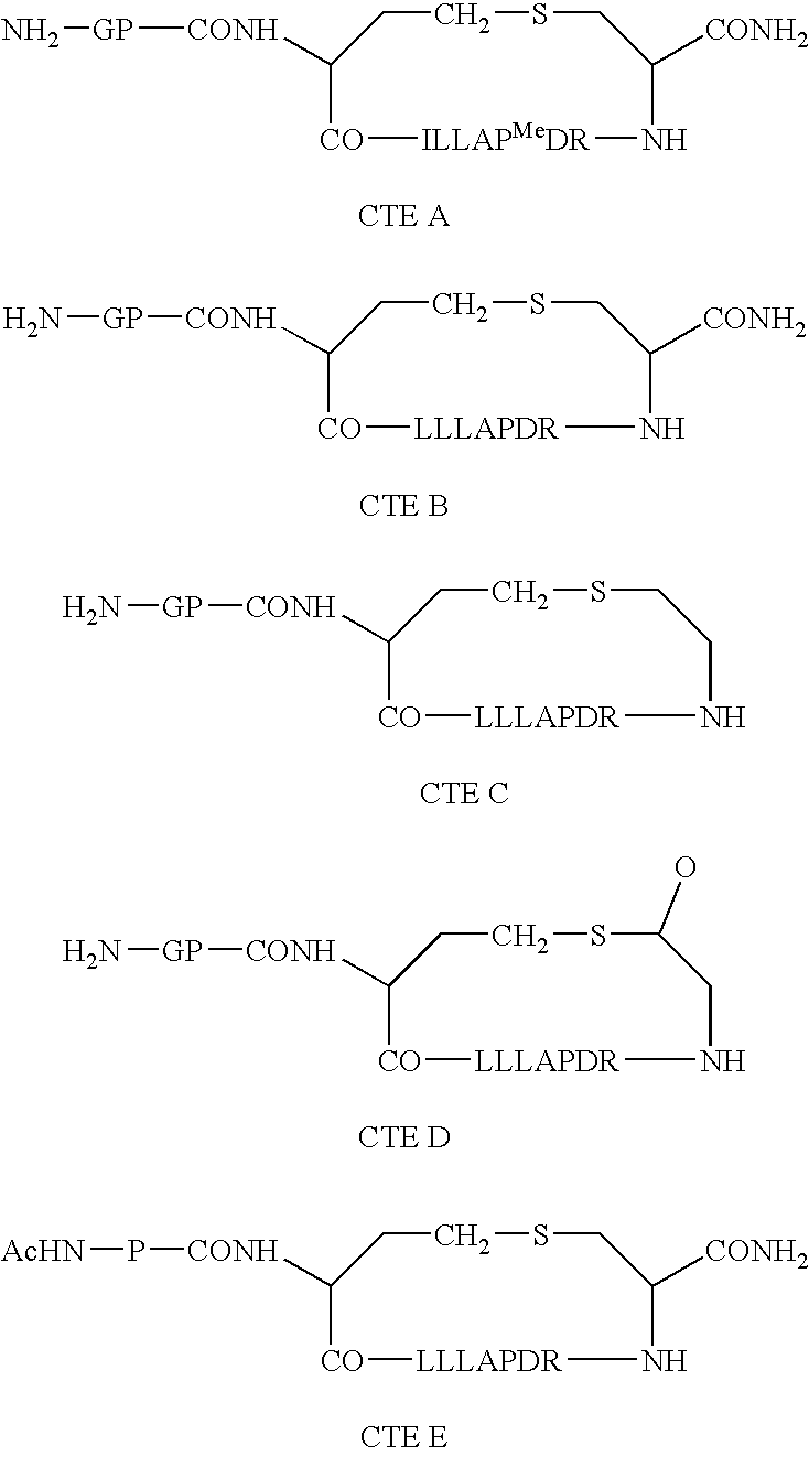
[CO]1C([CONH][GP]N)CCSCC([CONH2])N[ILLAPMeDR]1.[CO]1C([CONH][GP]N)CCSCC([CONH2])N[LLLAPDR]1.[CO]1C([CONH][GP]N)CCSCCN[LLLAPDR]1.[CO]1C([CONH][GP]N)CCSC(O)CN[LLLAPDR]1.[CO]1C([CONH]P[AcHN])CCSCC([CONH2])N[LLLAPDR]1
